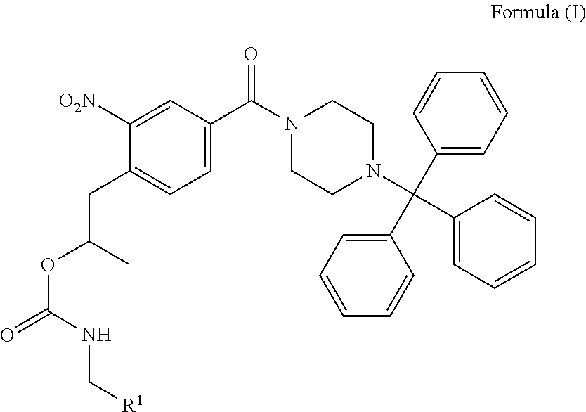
C1=C(C(N2CCN(C(C3=CC=CC=C3)(C3=CC=CC=C3)C3=CC=CC=C3)CC2)=O)C=C([O2N])C(CC(OC(=O)NC[R1])C)=C1
